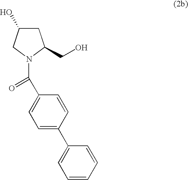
C1C(O)CN(C(C2=CC=C(C3=CC=CC=C3)C=C2)=O)C1CO
